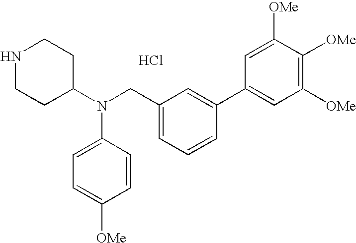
N1CCC(N(CC2=CC=CC(C3=CC([OMe])=C([OMe])C([OMe])=C3)=C2)C2=CC=C([OMe])C=C2)CC1.Cl
